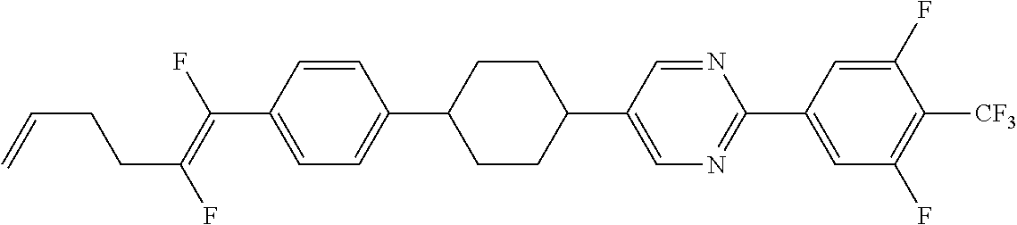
C(C1=CC=C(C2CCC(C3=CN=C(C4=CC(F)=C([CF3])C(F)=C4)N=C3)CC2)C=C1)(=C(F)CCC=C)F
